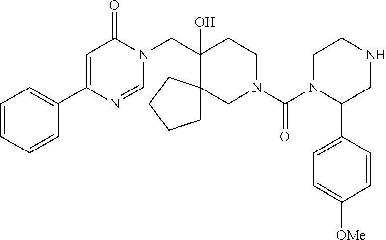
C1=CC=CC(C2=CC(=O)N(CC3(O)CCN(C(=O)N4C(C5=CC=C([OMe])C=C5)CNCC4)CC34CCCC4)C=N2)=C1
